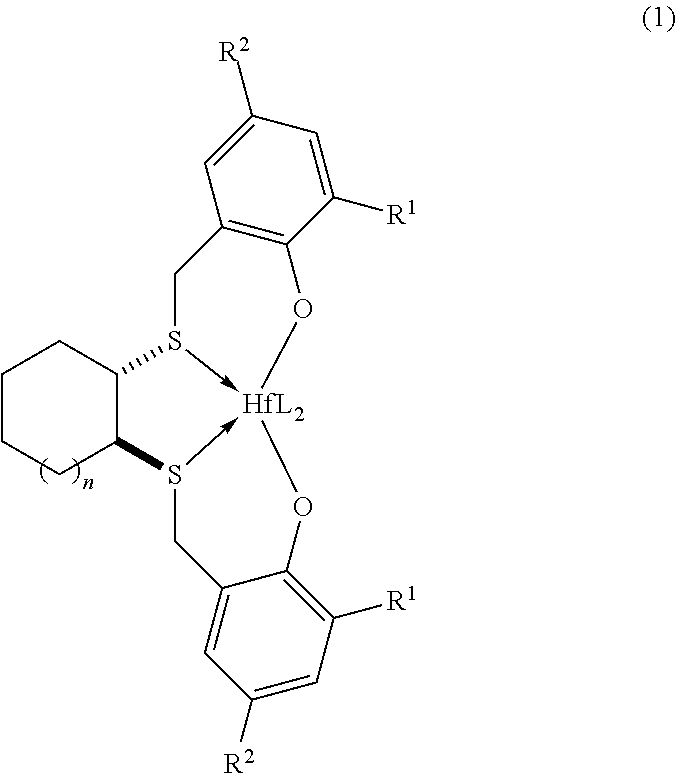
C1CCC2C(C1)S1->[HfL2]3(-S2CC2=CC([R2])=CC([R1])=C2O3)OC2=C(C=C([R2])C=C2[R1])C1
